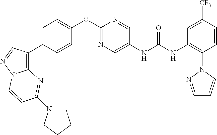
C1=CC(C2=C3N(N=C2)C=CC(N2CCCC2)=N3)=CC=C1OC1=NC=C(NC(NC2=C(N3C=CC=N3)C=CC([CF3])=C2)=O)C=N1
